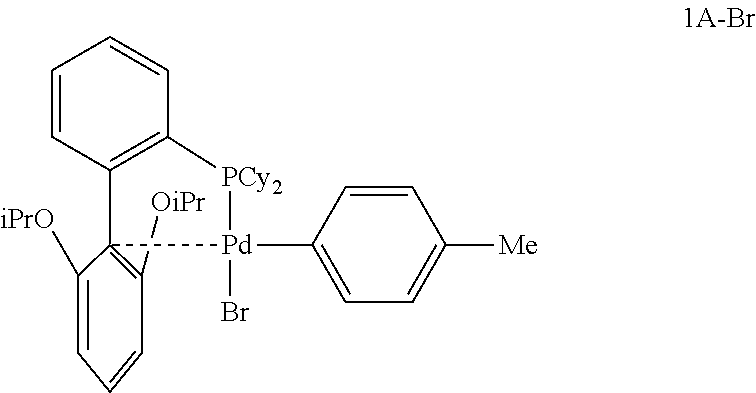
[Pd]1(Br)(C2=CC=C([Me])C=C2)[PCy2]C2=C(C=CC=C2)C12=C([OiPr])C=CC=C2[iPrO]
